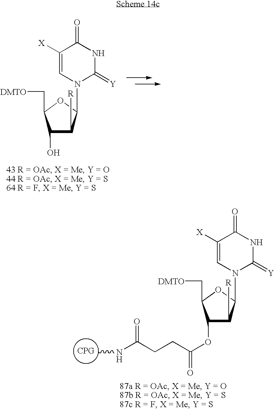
C1(O)C([R])C(N2C(=[Y])NC(=O)C([X])=C2)OC1C[DMTO].O(C(CCC(=O)NC)=O)C1C([R])C(N2C(=[Y])NC(=O)C([X])=C2)OC1C[DMTO]
